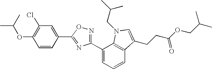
C1(C2=CC=CC3=C2N(CC(C)C)C=C3CCC(OCC(C)C)=O)=NOC(C2=CC(Cl)=C(OC(C)C)C=C2)=N1
